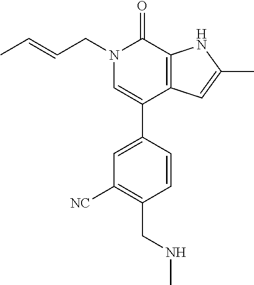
C1([NC])=C(CNC)C=CC(C2=CN(CC=CC)C(=O)C3=C2C=C(C)N3)=C1
